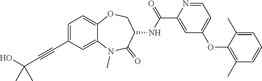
C1=C(C#CC(O)(C)C)C=C2C(=C1)OCC(NC(C1=CC(OC3=C(C)C=CC=C3C)=CC=N1)=O)C(=O)N2C
